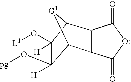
C12[G1]C(C3C1C(=O)OC3=O)C(O[L1])([H])C2(O[pg])[H]
